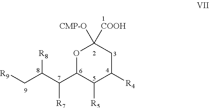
O1C(C(C(C[R9])[R8])[R7])C([R5])C([R4])CC1([CMP-O])[COOH]
